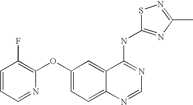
C1=CC=NC(OC2=CC=C3C(=C2)C(NC2=NC(C)=NS2)=NC=N3)=C1F
